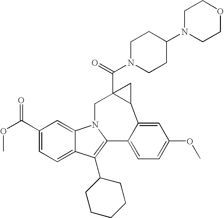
N1(C(=O)C23C(C4=CC(OC)=CC=C4C4=C(C5CCCCC5)C5=CC=C(C(=O)OC)C=C5N4C2)C3)CCC(N2CCOCC2)CC1
